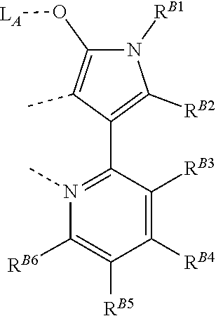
O(C1=C(C)C(C2=N(C)C([RB6])=C([RB5])C([RB4])=C2[RB3])=C([RB2])N1[RB1])[LA]
